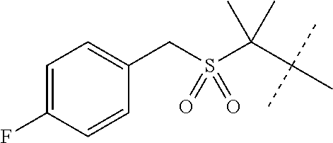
C1=C(CS(C(C(C)(C)C)(C)C)(=O)=O)C=CC(F)=C1
